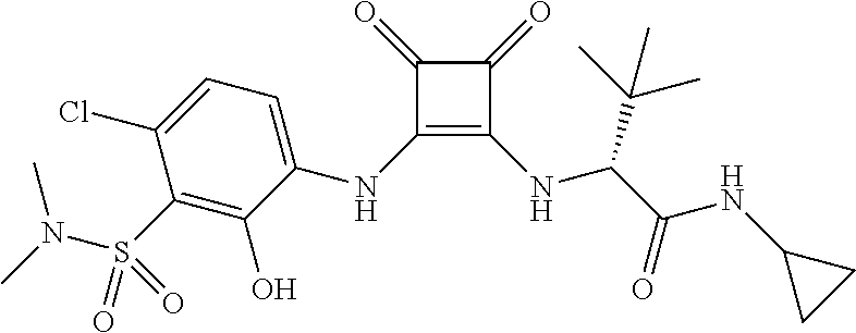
C1(=O)C(NC2=CC=C(Cl)C(S(N(C)C)(=O)=O)=C2O)=C(NC(C(=O)NC2CC2)C(C)(C)C)C1=O
